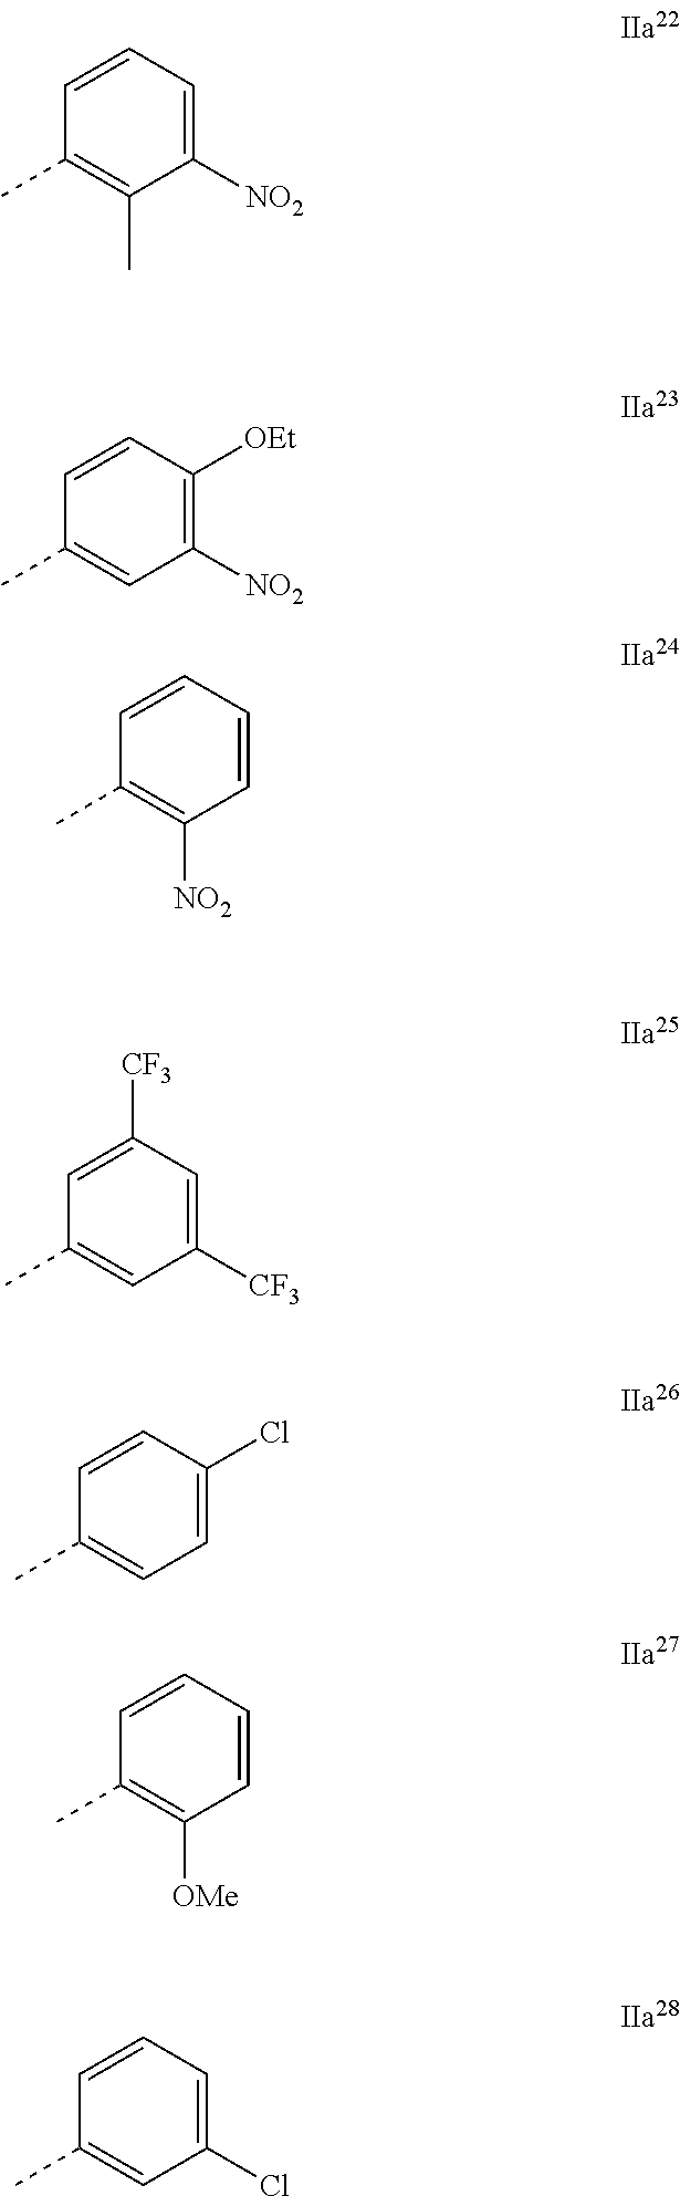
C1([NO2])=CC=CC(C)=C1C.C1([NO2])=C([OEt])C=CC(C)=C1.C1=CC=CC(C)=C1[NO2].C1([CF3])=CC([CF3])=CC(C)=C1.C1=C(Cl)C=CC(C)=C1.C1=CC=CC(C)=C1[OMe].C1(Cl)=CC=CC(C)=C1
